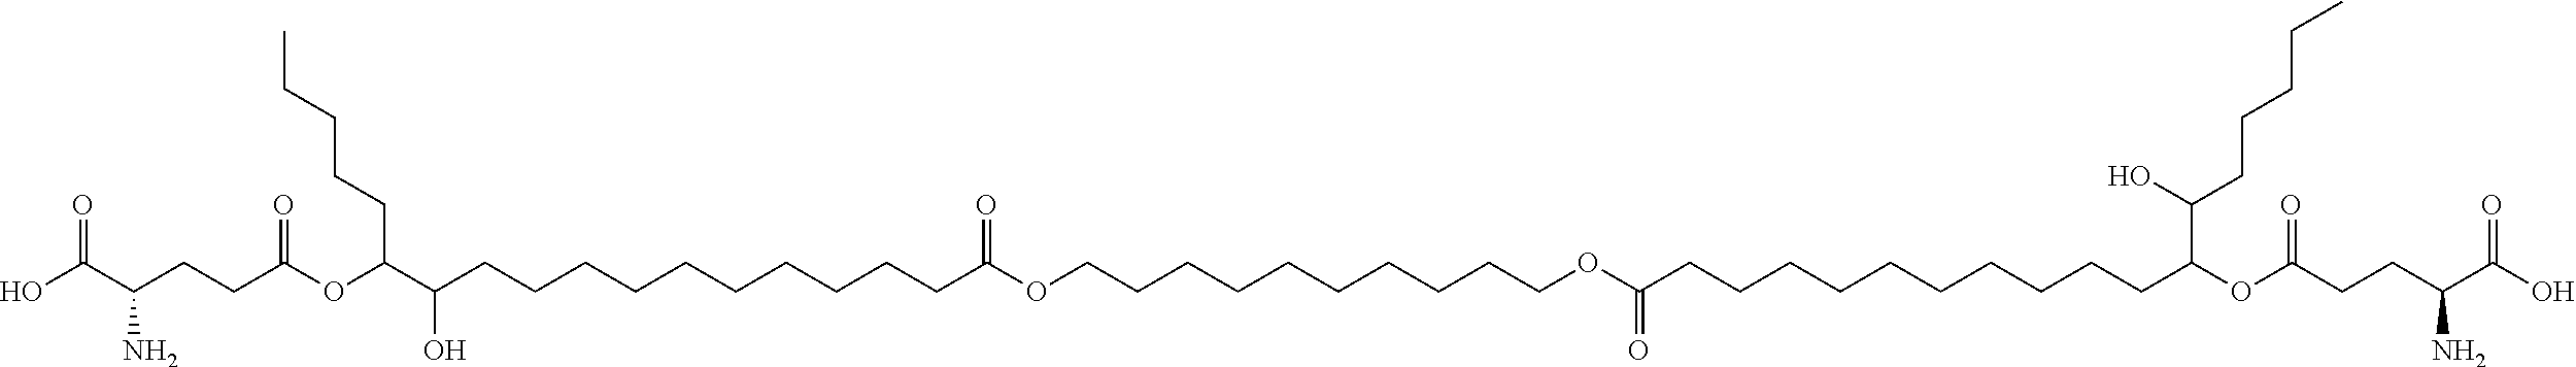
OC(C(CCC(OC(C(CCCCCCCCCCC(OCCCCCCCCCCOC(CCCCCCCCCCC(OC(=O)CCC(C(O)=O)N)C(O)CCCCC)=O)=O)O)CCCCC)=O)N)=O
